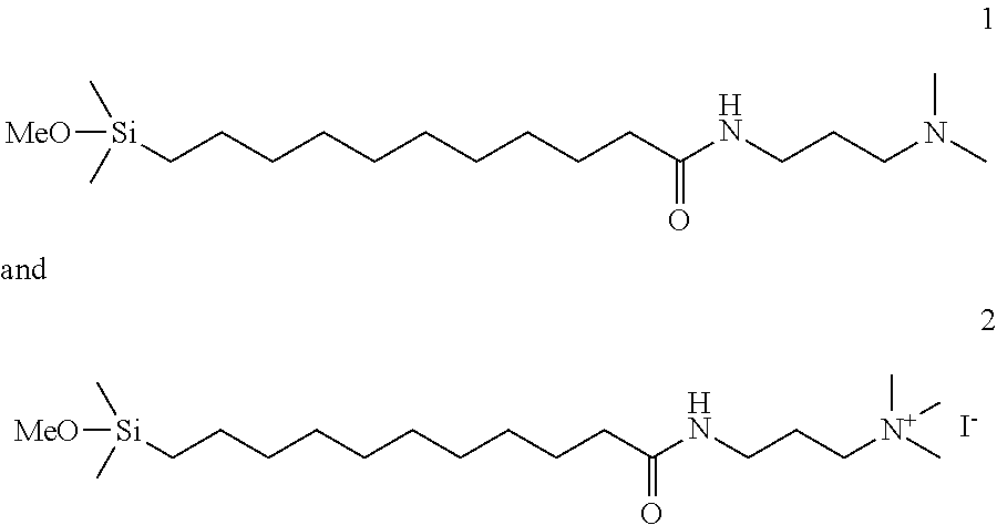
[MeO][Si](C)(C)CCCCCCCCCCC(NCCC[N+](C)(C)C)=O.[I-].[MeO][Si](C)(C)CCCCCCCCCCC(NCCCN(C)C)=O
